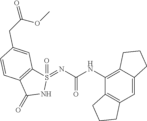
C12=C(C=C3C(=C1NC(=O)N=S1(=O)C4=C(C(=O)N1)C=CC(CC(OC)=O)=C4)CCC3)CCC2
